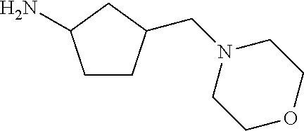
C1CC(CN2CCOCC2)CC1N
